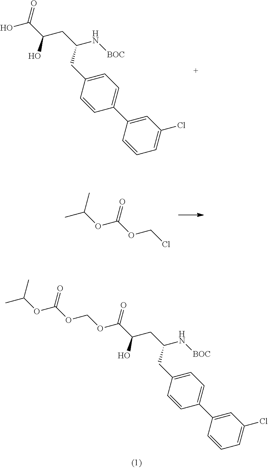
CC(C)OC(=O)OCOC(=O)C(CC(CC1=CC=C(C2=CC(Cl)=CC=C2)C=C1)N[BOC])O.OC(=O)C(CC(CC1=CC=C(C2=CC(Cl)=CC=C2)C=C1)N[BOC])O.CC(C)OC(=O)OCCl
